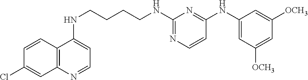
C1=CC2=C(C=C1Cl)N=CC=C2NCCCCNC1=NC=CC(NC2=CC([OCH3])=CC([OCH3])=C2)=N1
